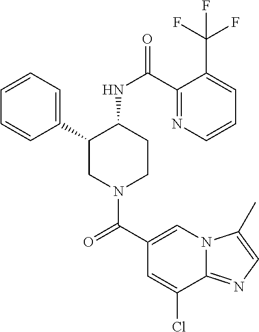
C1=CC=C(C2CN(C(C3=CN4C(=NC=C4C)C(Cl)=C3)=O)CCC2NC(=O)C2=NC=CC=C2C(F)(F)F)C=C1
